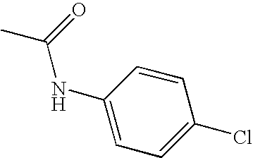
C(NC1=CC=C(Cl)C=C1)(=O)C
